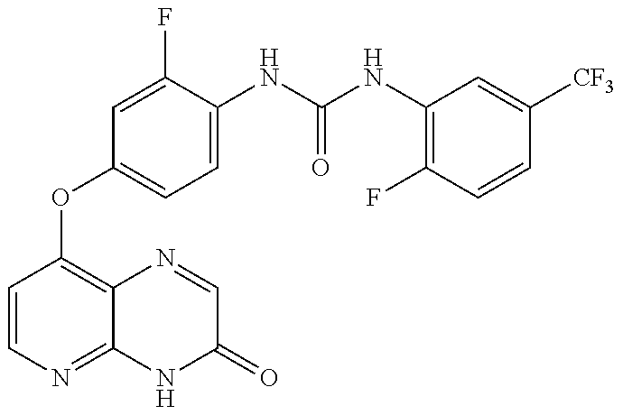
C1=CN=C2C(=C1OC1=CC=C(NC(=O)NC3=C(F)C=CC([CF3])=C3)C(F)=C1)N=CC(=O)N2
